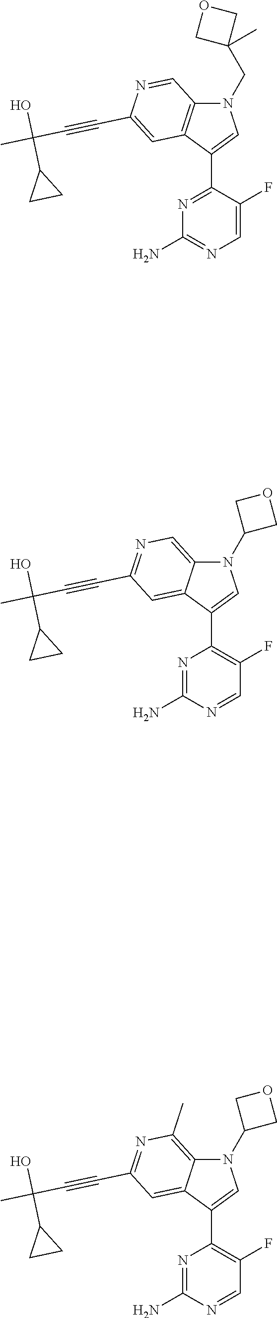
N1(C2COC2)C2=CN=C(C#CC(C)(O)C3CC3)C=C2C(C2=C(F)C=NC(N)=N2)=C1.N1(C2COC2)C2=C(C)N=C(C#CC(C)(O)C3CC3)C=C2C(C2=C(F)C=NC(N)=N2)=C1.N1(CC2(C)COC2)C2=C(C(C3=NC(N)=NC=C3F)=C1)C=C(C#CC(C)(O)C1CC1)N=C2
